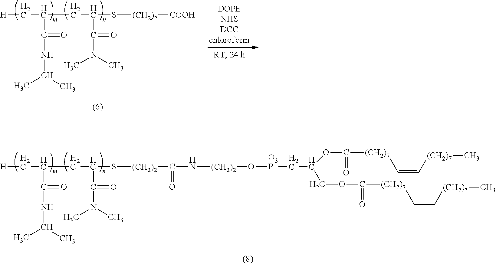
[H]CC(CC(S[(CH2)2][COOH])C(N(C)C)=O)C(NC(C)C)=O.[H]CC(CC(S[(CH2)2]C(N[(CH2)2]O[O3P]CC(OC([(CH2)7]C=C[(CH2)7]C)=O)COC([(CH2)7]C=C[(CH2)7]C)=O)=O)C(N(C)C)=O)C(NC(C)C)=O
